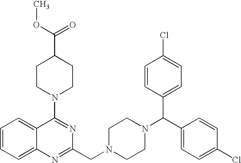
C12=CC=CC=C1C(N1CCC(C(=O)OC)CC1)=NC(CN1CCN(C(C3=CC=C(Cl)C=C3)C3=CC=C(Cl)C=C3)CC1)=N2
